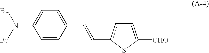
C1=CC(C=CC2=CC=C([CHO])S2)=CC=C1N([Bu])[Bu]
